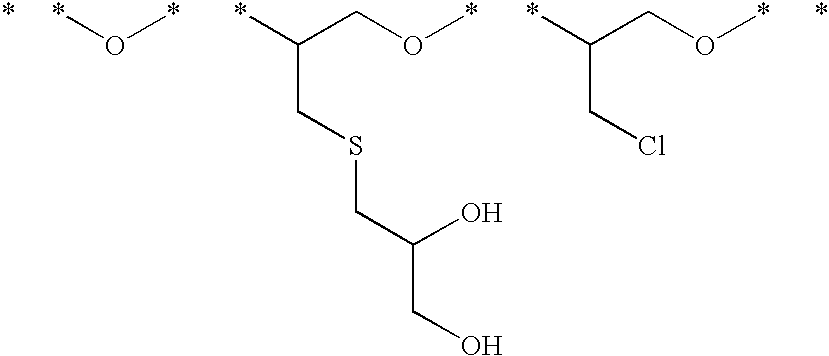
*O*.C(O*)C(*)CSCC(CO)O.C(O*)C(*)CCl.*.*
